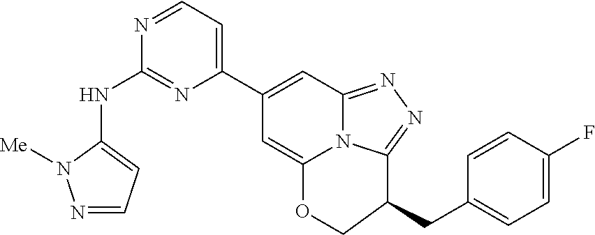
C1(C2=CC=NC(NC3=CC=NN3[Me])=N2)=CC2=NN=C3N2C(=C1)OCC3CC1=CC=C(F)C=C1
